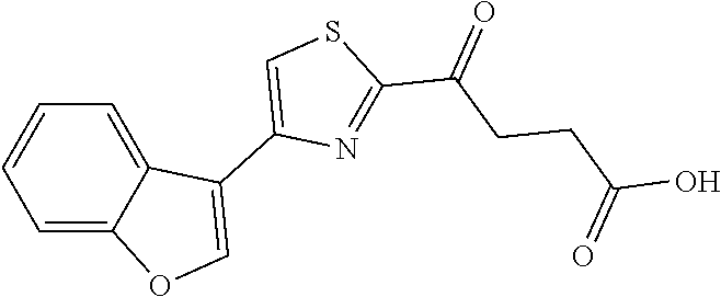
C1=C2C(=CC=C1)C(C1=CSC(C(=O)CCC(O)=O)=N1)=CO2
